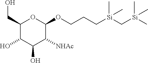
C1(CO)C(O)C(O)C([NHAc])C(OCCC[Si](C[Si](C)(C)C)(C)C)O1
